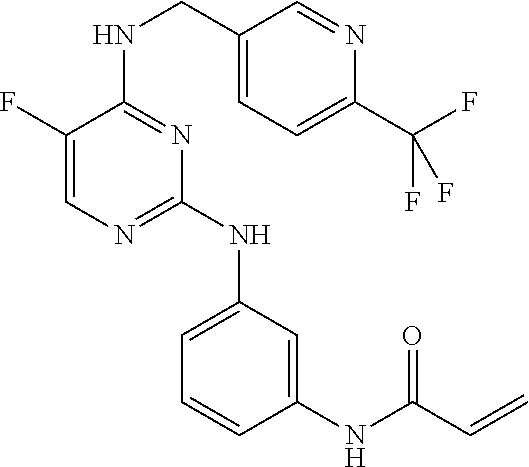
C1=C(NC2=NC=C(F)C(NCC3=CC=C(C(F)(F)F)N=C3)=N2)C=C(NC(C=C)=O)C=C1
